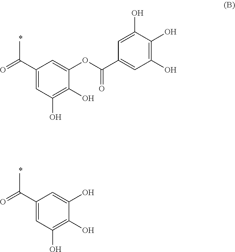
C1(C(=O)C)=CC(O)=C(O)C(OC(C2=CC(O)=C(O)C(O)=C2)=O)=C1.C1(C(=O)C)=CC(O)=C(O)C(O)=C1
